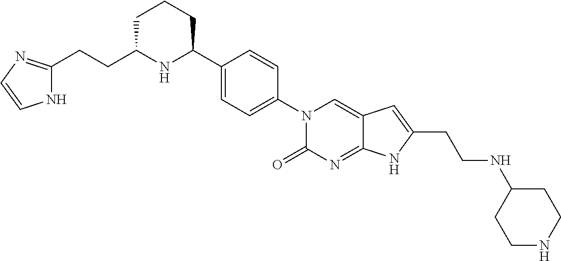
C1(CCC2NC(C3=CC=C(N4C(=O)N=C5C(=C4)C=C(CCNC4CCNCC4)N5)C=C3)CCC2)=NC=CN1
